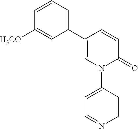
C1(C2=CC=CC([H3CO])=C2)=CN(C2=CC=NC=C2)C(=O)C=C1
